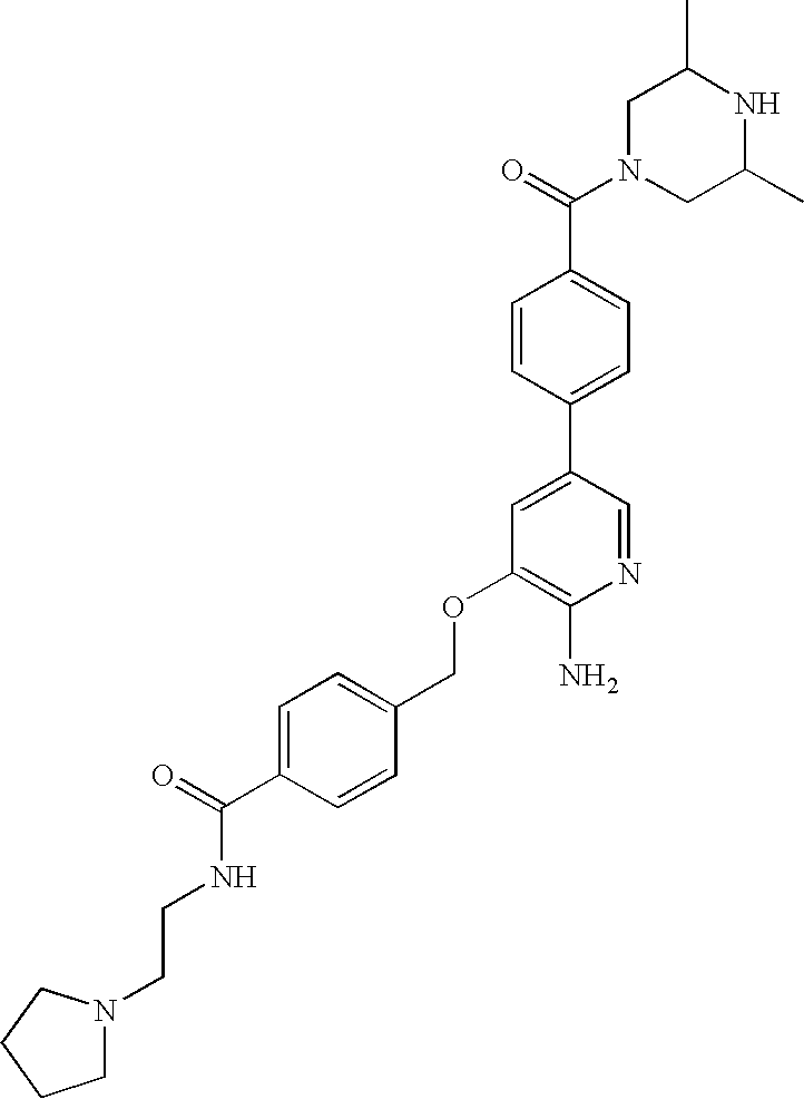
C1N(C(=O)C2=CC=C(C3=CC(OCC4=CC=C(C(=O)NCCN5CCCC5)C=C4)=C(N)N=C3)C=C2)CC(C)NC1C
